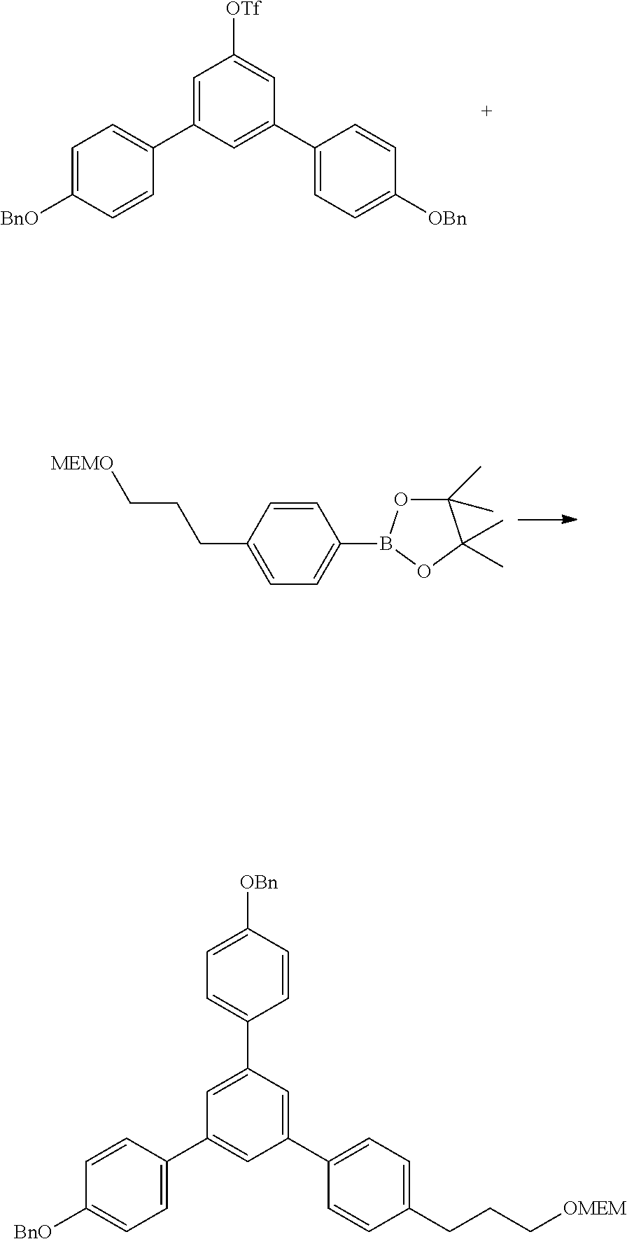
C1=C(C2=CC=C([BnO])C=C2)C=C(C2=CC=C([OBn])C=C2)C=C1[OTf].C1=C(CCC[MEMO])C=CC(B2OC(C)(C)C(C)(C)O2)=C1.C1=C([OBn])C=CC(C2=CC(C3=CC=C([BnO])C=C3)=CC(C3=CC=C(CCC[OMEM])C=C3)=C2)=C1
